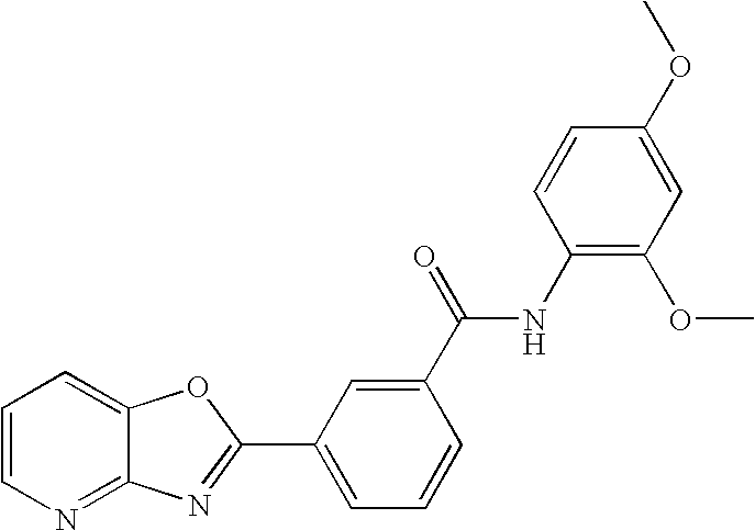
C1=CN=C2C(=C1)OC(C1=CC=CC(C(=O)NC3=C(OC)C=C(OC)C=C3)=C1)=N2
